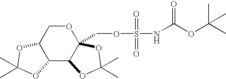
C12C3C(COS(=O)(=O)NC(OC(C)(C)C)=O)(OCC1OC(C)(C)O2)OC(C)(C)O3
